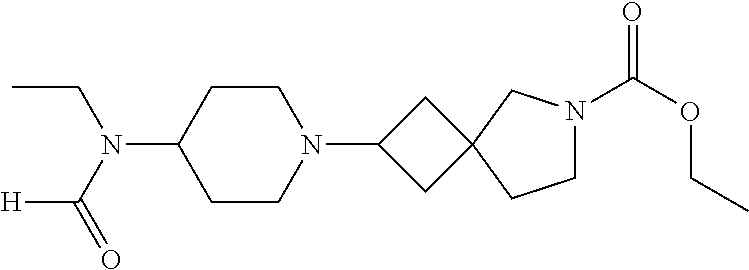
C1CN(C2CC3(C2)CCN(C(OCC)=O)C3)CCC1N(CC)C(=O)[H]
